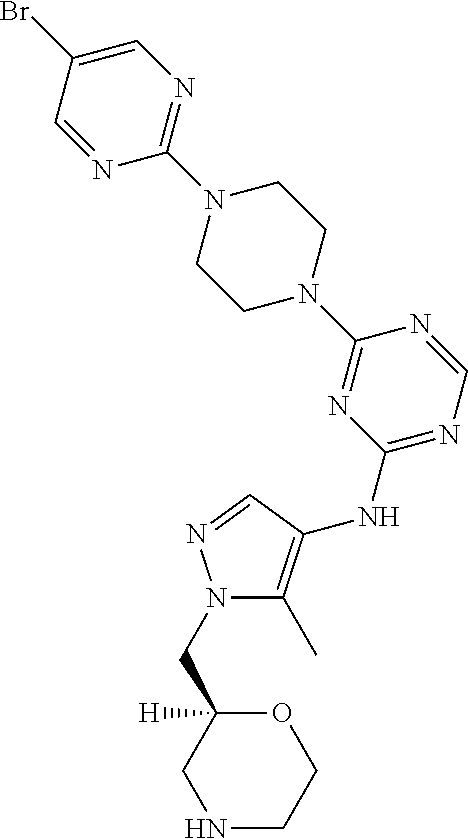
C1(N2CCN(C3=NC(NC4=C(C)N(CC5([H])CNCCO5)N=C4)=NC=N3)CC2)=NC=C(Br)C=N1
